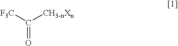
C(=O)([F3C])[CH3-nXn]
